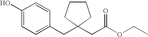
C1(O)=CC=C(CC2(CC(OCC)=O)CCCC2)C=C1
